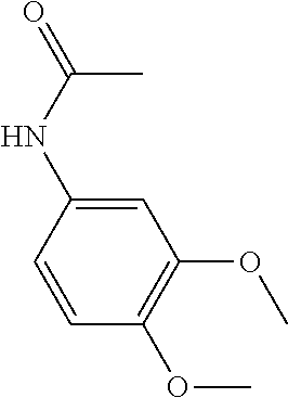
C1=CC(NC(=O)C)=CC(OC)=C1OC
